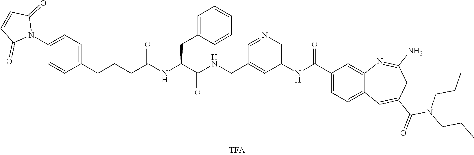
C1(N2C(=O)C=CC2=O)=CC=C(CCCC(NC(C(NCC2=CC(NC(C3=CC=C4C(=C3)N=C(N)CC(C(=O)N(CCC)CCC)=C4)=O)=CN=C2)=O)CC2=CC=CC=C2)=O)C=C1
